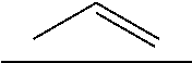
CC=C
